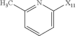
C1(C)=NC([X11])=CC=C1
